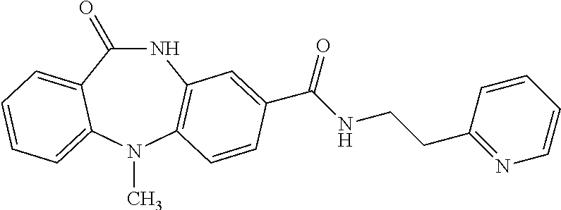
N1C(=O)C2=CC=CC=C2N(C)C2=C1C=C(C(NCCC1=NC=CC=C1)=O)C=C2
